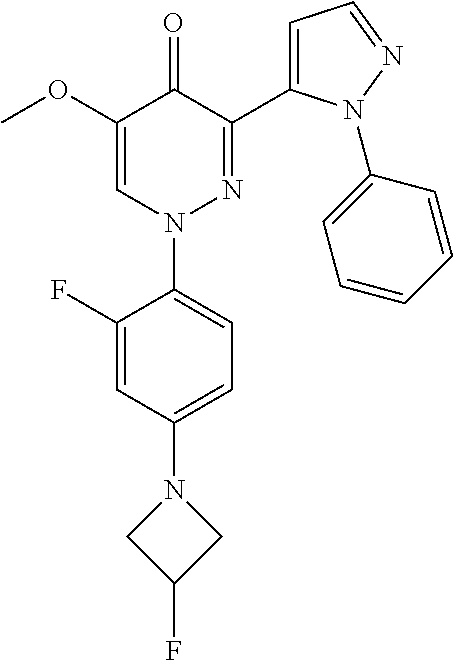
C1(F)=CC(N2CC(F)C2)=CC=C1N1N=C(C2=CC=NN2C2=CC=CC=C2)C(=O)C(OC)=C1
